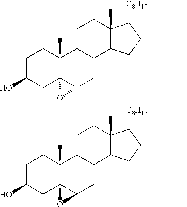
C1C(O)CC23C(C)(C1)C1C(CC2O3)C2C(C)(CC1)C([C8H17])CC2.C1C(O)CC23C(C)(C1)C1C(CC2O3)C2C(C)(CC1)C([C8H17])CC2
